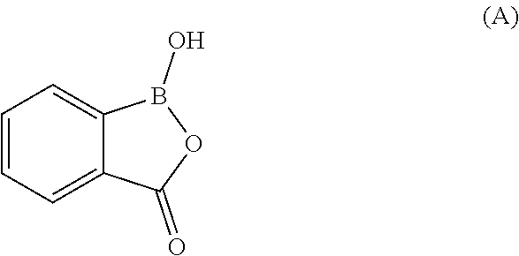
C1=CC=C2C(=C1)B(O)OC2=O
